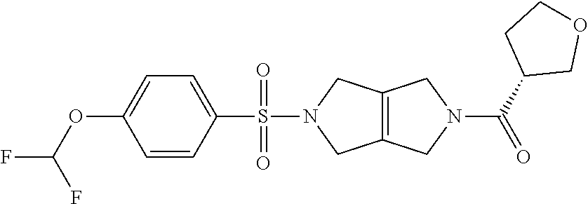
C1=CC(S(N2CC3=C(C2)CN(C(C2COCC2)=O)C3)(=O)=O)=CC=C1OC(F)F
